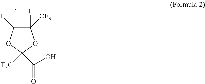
C1(F)(F)C(F)([CF3])OC([F3C])(C(=O)O)O1
